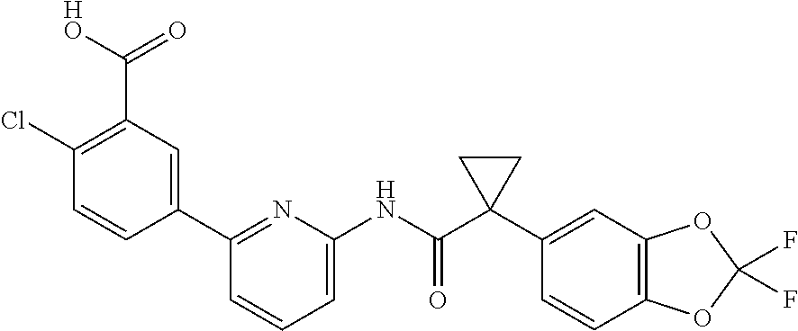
C1(C2=CC(C([HO])=O)=C(Cl)C=C2)=NC(NC(C2(C3=CC4=C(C=C3)OC(F)(F)O4)CC2)=O)=CC=C1
